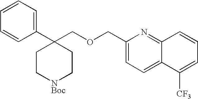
C1(C2(COCC3=CC=C4C(=N3)C=CC=C4[CF3])CC[NBoc]CC2)=CC=CC=C1
